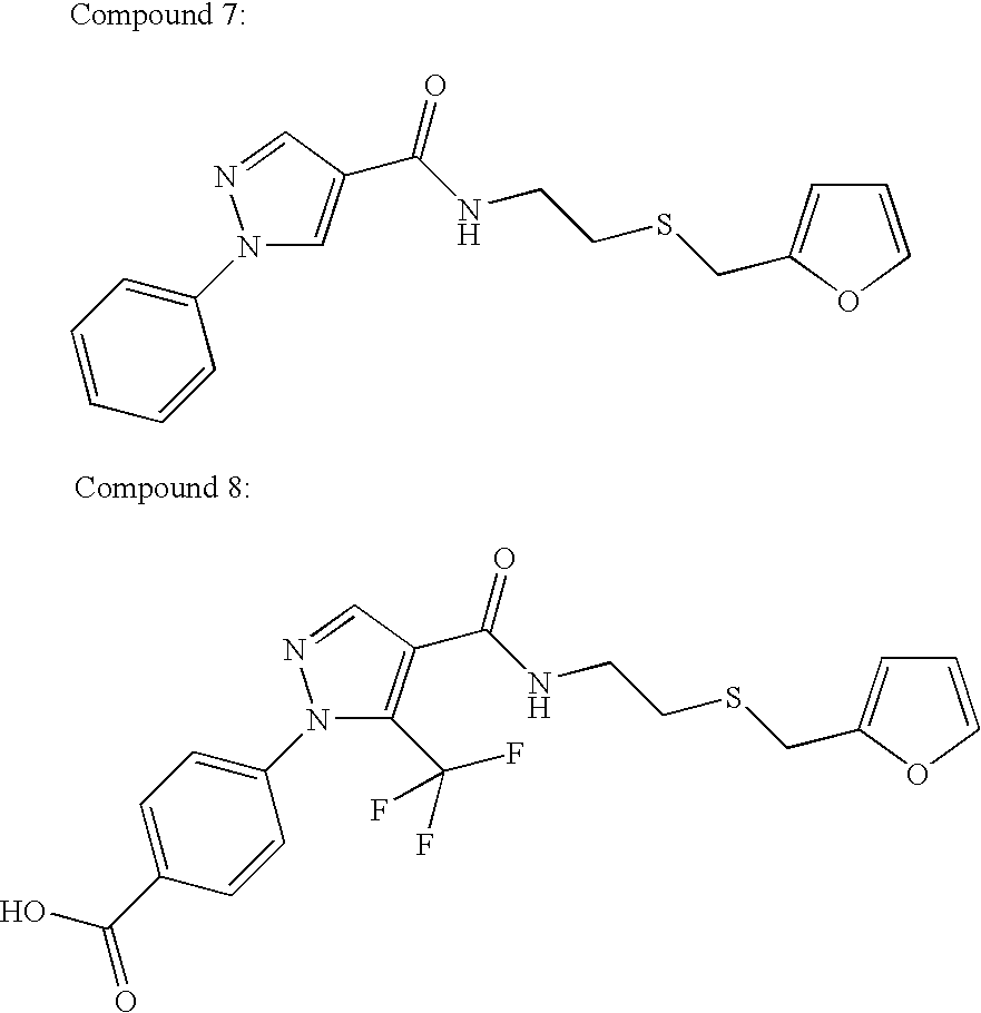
N1(C2=CC=CC=C2)C=C(C(NCCSCC2=CC=CO2)=O)C=N1.N1(C2=CC=C(C(O)=O)C=C2)C(C(F)(F)F)=C(C(NCCSCC2=CC=CO2)=O)C=N1
